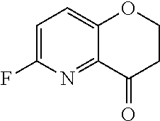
C12=CC=C(F)N=C1C(=O)CCO2
